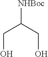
[NHBoc]C(CO)CO
